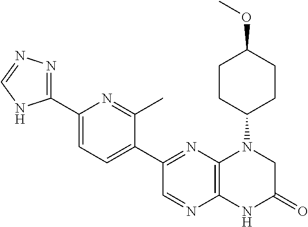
C1(C2=NN=CN2)=CC=C(C2=NC3=C(N=C2)NC(=O)CN3C2CCC(OC)CC2)C(C)=N1
